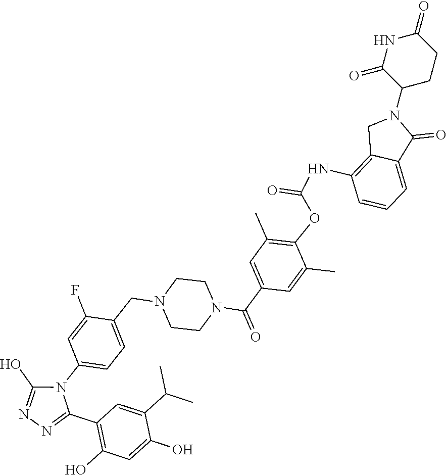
C1(=O)NC(=O)C(N2CC3=C(NC(OC4=C(C)C=C(C(=O)N5CCN(CC6=CC=C(N7C(O)=NN=C7C7=C(O)C=C(O)C(C(C)C)=C7)C=C6F)CC5)C=C4C)=O)C=CC=C3C2=O)CC1
